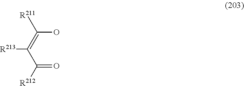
C(=O)(C(=C(O)[R211])[R213])[R212]
